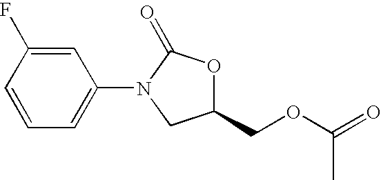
C1(COC(=O)C)OC(=O)N(C2=CC=CC(F)=C2)C1
